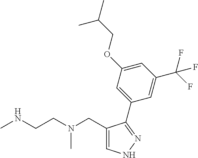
C1(CN(CCNC)C)=CNN=C1C1=CC(OCC(C)C)=CC(C(F)(F)F)=C1
